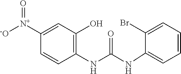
C1(NC(NC2=C(O)C=C([N+]([-O])=O)C=C2)=O)=CC=CC=C1Br
